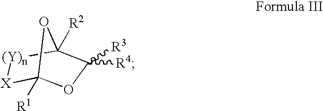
[X]1C2([R1])OC([R4])([R3])C([R2])([(Y)n]1)O2
